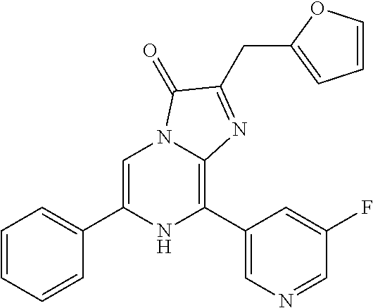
C1=C(C2=CC=CC=C2)NC(C2=CN=CC(F)=C2)=C2N1C(=O)C(CC1=CC=CO1)=N2
